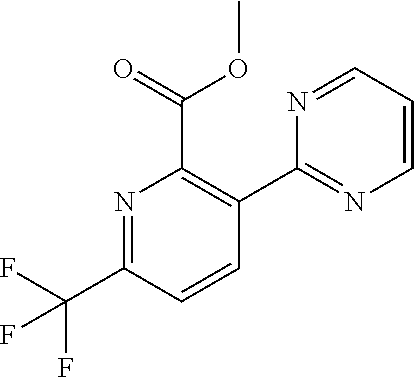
N1=C(C(F)(F)F)C=CC(C2=NC=CC=N2)=C1C(=O)OC
